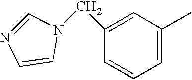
C1=C(C)C=C(CN2C=CN=C2)C=C1
